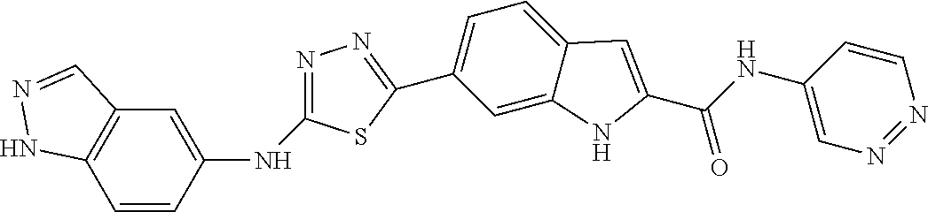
N(C1=CC2=C(C=C1)NN=C2)C1=NN=C(C2=CC=C3C(=C2)NC(C(NC2=CN=NC=C2)=O)=C3)S1
